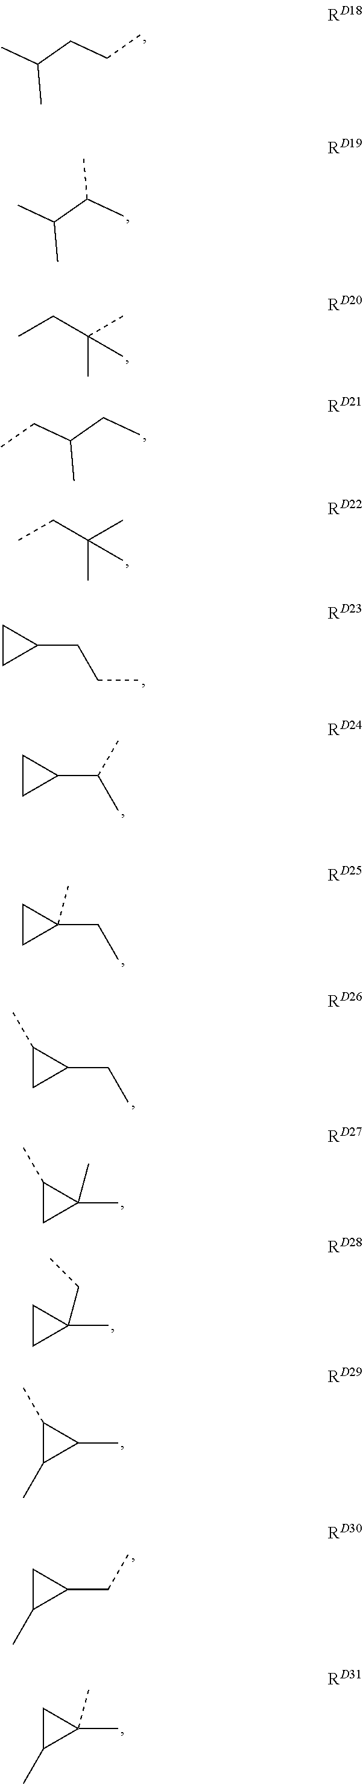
C1C(C(C)C)C1.C1C(CC)(C)C1.CC(C(C)C)C.CCC(C)(C)C.C(C(CC)C)C.CCC(C)(C)C.C1C(CCC)C1.C1C(CC)C1C.C1C(C)(C)C1C.C1C(C)(CC)C1.C1(C)C(C)C1C.C1(C)C(CC)C1.C1(C)C(C)(C)C1.CC(CCC)C
